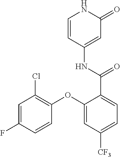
C1=CC(NC(=O)C2=CC=C([CF3])C=C2OC2=C(Cl)C=C(F)C=C2)=CC(=O)N1
